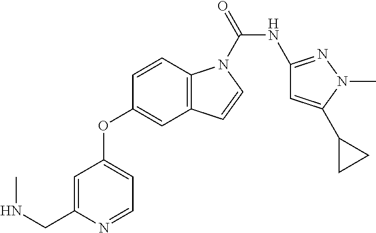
C1=CC2=C(C=C1OC1=CC=NC(CNC)=C1)C=CN2C(NC1=NN(C)C(C2CC2)=C1)=O
